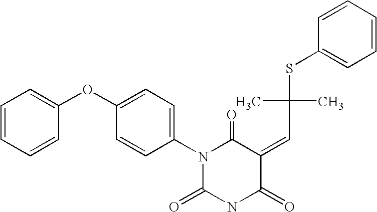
C1=CC=CC(OC2=CC=C(N3C(=O)NC(=O)C(=CC(C)(C)SC4=CC=CC=C4)C3=O)C=C2)=C1
